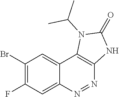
N1C(=O)N(C(C)C)C2=C1N=NC1=CC(F)=C(Br)C=C21
